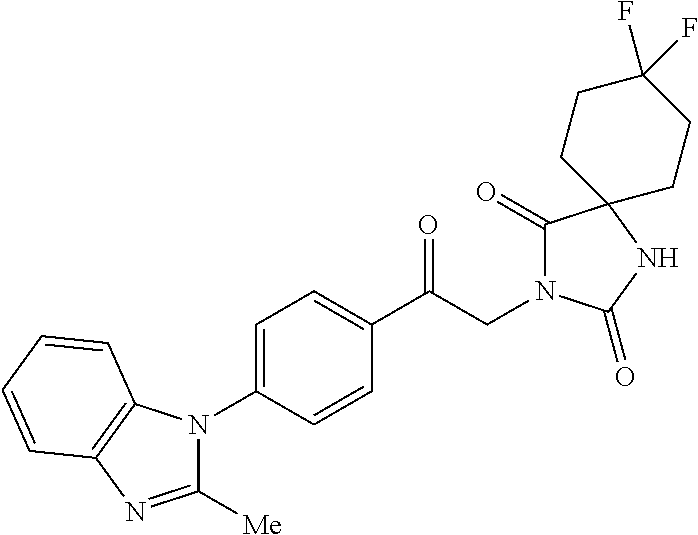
C1(C(CN2C(=O)C3(NC2=O)CCC(F)(F)CC3)=O)=CC=C(N2C([Me])=NC3=C2C=CC=C3)C=C1
